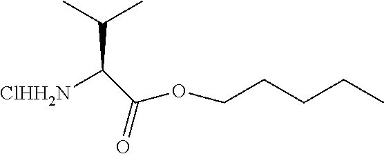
CCCCCOC(C(C(C)C)[ClHH2N])=O
